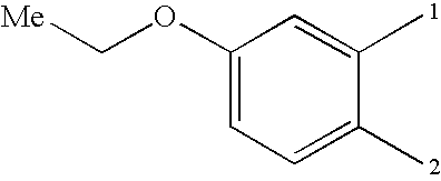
C1(OC[Me])=CC=C(C)C(C)=C1
